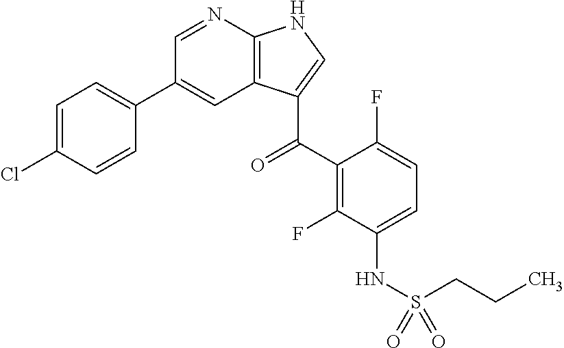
C1=C(Cl)C=CC(C2=CC3=C(N=C2)NC=C3C(C2=C(F)C(NS(CCC)(=O)=O)=CC=C2F)=O)=C1
